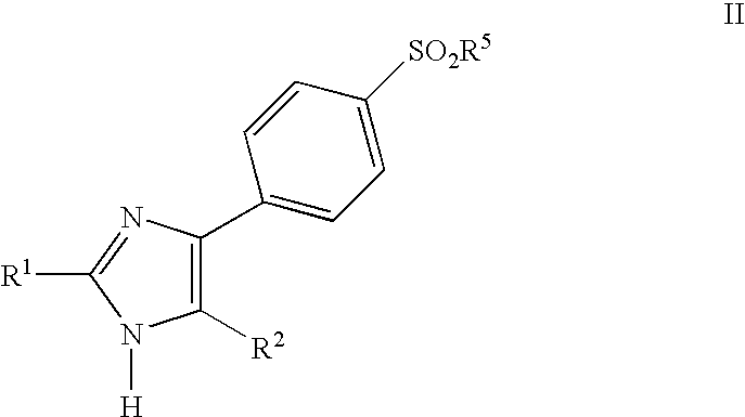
C1(C2=CC=C([SO2R5])C=C2)=C([R2])N([H])C([R1])=N1
